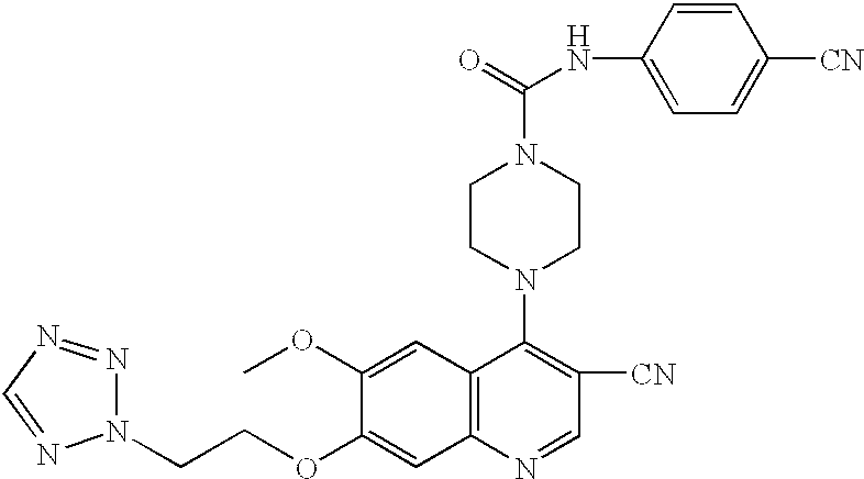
O(C1=CC2=C(C=C1OC)C(N1CCN(C(=O)NC3=CC=C([CN])C=C3)CC1)=C([CN])C=N2)CCN1N=NC=N1
